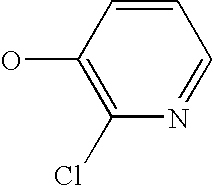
OC1=C(Cl)N=CC=C1
